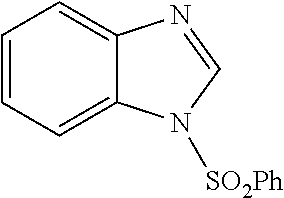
C1=CC=C2C(=C1)N=CN2[SO2Ph]
